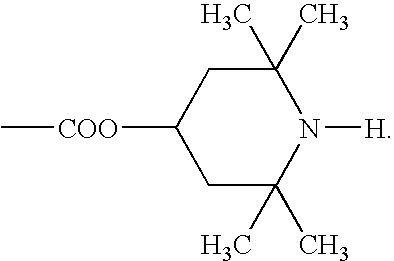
C1C(C)(C)N([H])C(C)(C)CC1[COO]C
